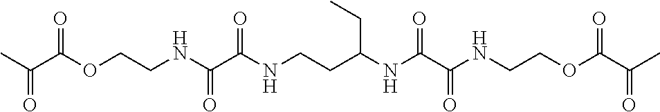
CC(C(OCCNC(C(NCCC(NC(C(NCCOC(C(C)=O)=O)=O)=O)CC)=O)=O)=O)=O
